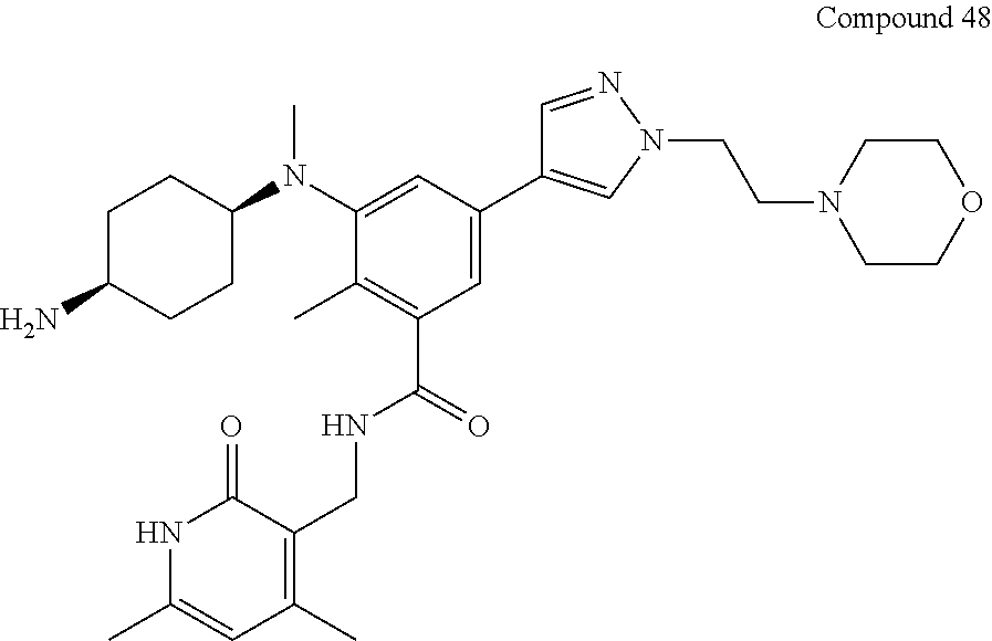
C1C(N)CCC(N(C2=CC(C3=CN(CCN4CCOCC4)N=C3)=CC(C(NCC3=C(C)C=C(C)NC3=O)=O)=C2C)C)C1
